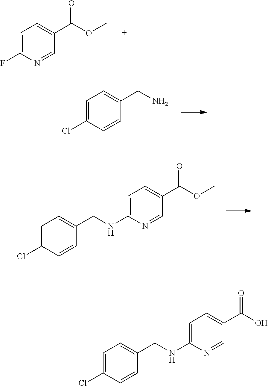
C1=C(F)N=CC(C(=O)OC)=C1.C1=C(NCC2=CC=C(Cl)C=C2)N=CC(C(=O)OC)=C1.C1=C(Cl)C=CC(CN)=C1.C1=C(NCC2=CC=C(Cl)C=C2)N=CC(C(=O)O)=C1
